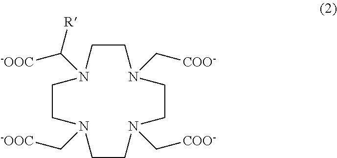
C1CN(C([R])[-OOC])CCN(C[COO-])CCN(C[COO-])CCN1C[-OOC]
